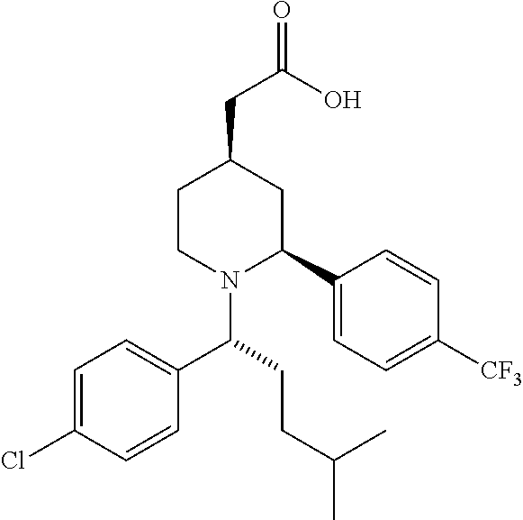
C1CN(C(C2=CC=C(Cl)C=C2)CCC(C)C)C(C2=CC=C([CF3])C=C2)CC1CC(=O)O
